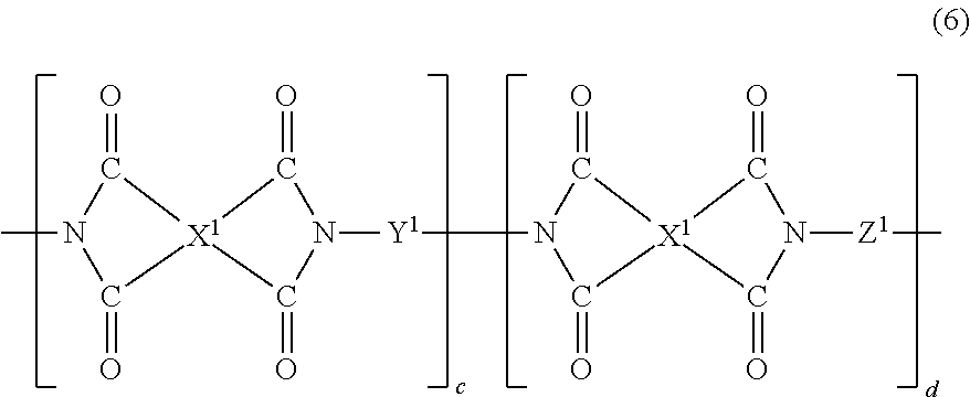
CN1C(=O)[X1]2(C1=O)C(=O)N([Y1]N1C(=O)[X1]3(C1=O)C(=O)N([Z1]C)C3=O)C2=O
